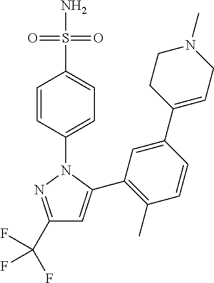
C1(C(F)(F)F)=NN(C2=CC=C(S(N)(=O)=O)C=C2)C(C2=C(C)C=CC(C3=CCN(C)CC3)=C2)=C1
